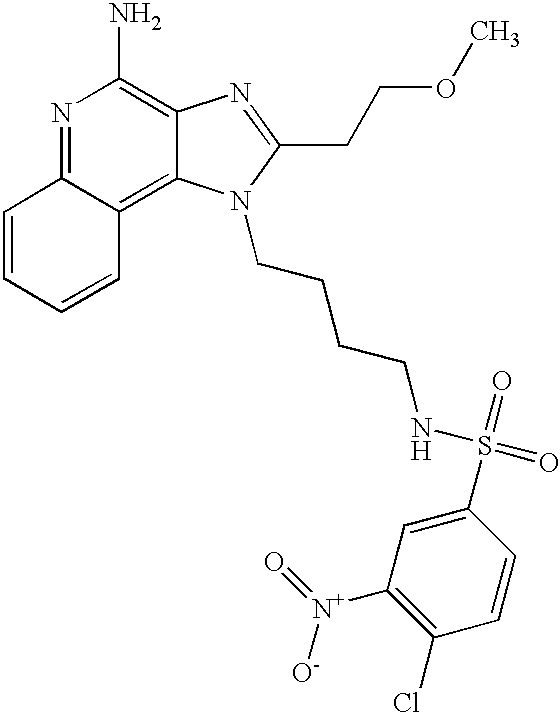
N1=C2C(=C3C(=C1N)N=C(CCOC)N3CCCCNS(=O)(=O)C1=CC([N+](=O)[O-])=C(Cl)C=C1)C=CC=C2
